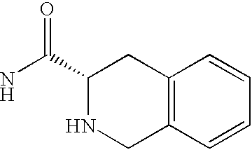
NC(C1NCC2=C(C1)C=CC=C2)=O
